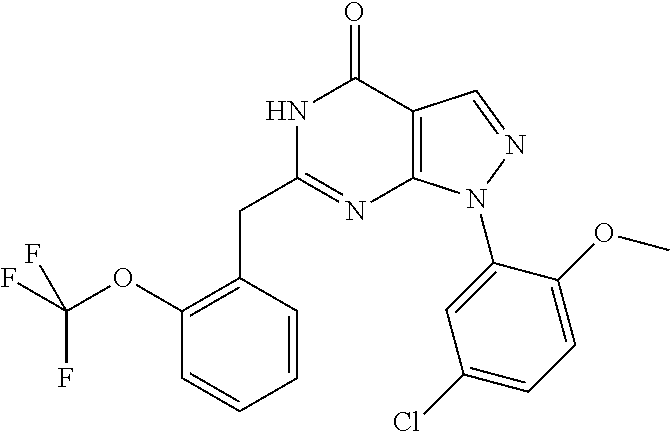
C1(OC(F)(F)F)=C(CC2=NC3=C(C(=O)N2)C=NN3C2=CC(Cl)=CC=C2OC)C=CC=C1
